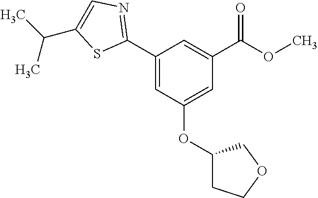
C1=C(OC2CCOC2)C=C(C2=NC=C(C(C)C)S2)C=C1C(OC)=O
